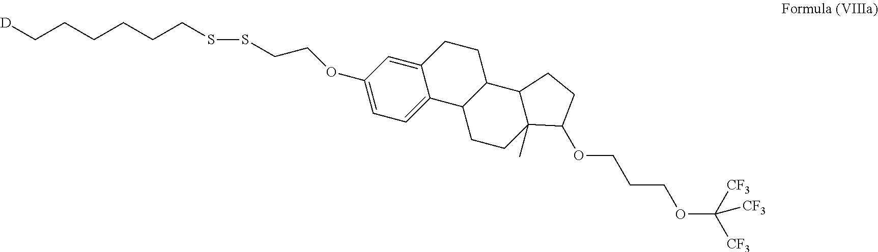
C1(OCCSSCCCCCC[D])=CC=C2C(=C1)CCC1C2CCC2(C)C1CCC2OCCCOC([CF3])([CF3])[CF3]
